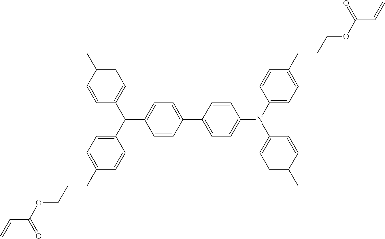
C1=CC(C2=CC=C(N(C3=CC=C(CCCOC(C=C)=O)C=C3)C3=CC=C(C)C=C3)C=C2)=CC=C1C(C1=CC=C(CCCOC(C=C)=O)C=C1)C1=CC=C(C)C=C1
